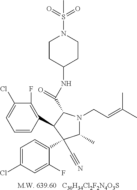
[C30H34Cl2F2N4O3S].C1=CC(C2C(C(NC3CCN(S(=O)(=O)C)CC3)=O)N(CC=C(C)C)C(C)C2(C2=CC=C(Cl)C=C2F)C#N)=C(F)C(Cl)=C1
